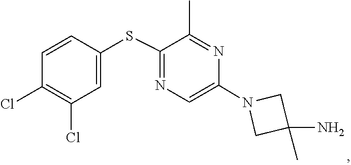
N1(C2=CN=C(SC3=CC(Cl)=C(Cl)C=C3)C(C)=N2)CC(N)(C)C1
